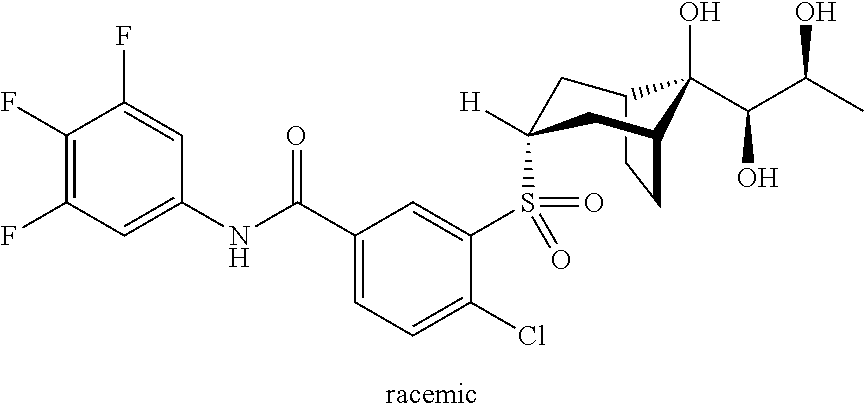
C12CCC(CC(S(C3=CC(C(NC4=CC(F)=C(F)C(F)=C4)=O)=CC=C3Cl)(=O)=O)([H])C1)C2(O)C(C(C)O)O
